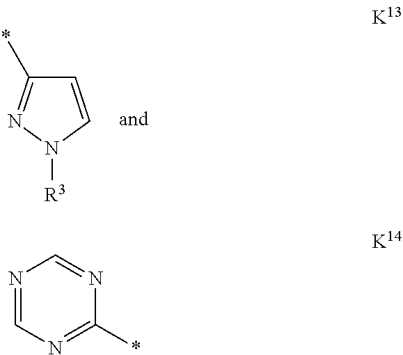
C1=CN([R3])N=C1*.N1=CN=C(*)N=C1
